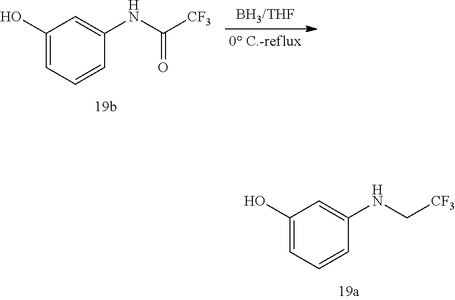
C1(O)=CC=CC(NC[CF3])=C1.C1(O)=CC=CC(NC([CF3])=O)=C1
